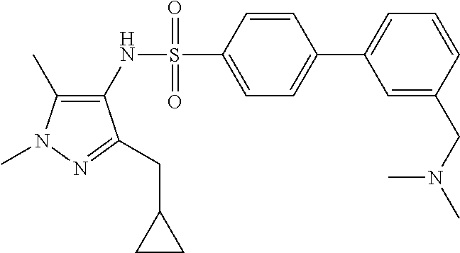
C1(C)=C(NS(C2=CC=C(C3=CC=CC(CN(C)C)=C3)C=C2)(=O)=O)C(CC2CC2)=NN1C
